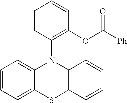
C1=CC=C2C(=C1)N(C1=C(OC([Ph])=O)C=CC=C1)C1=C(S2)C=CC=C1
